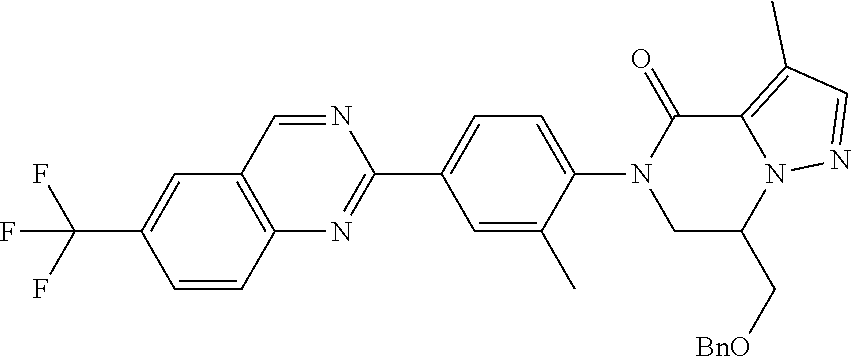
C12=C(C=C(C(F)(F)F)C=C1)C=NC(C1=CC=C(N3CC(C[BnO])N4C(=C(C)C=N4)C3=O)C(C)=C1)=N2
